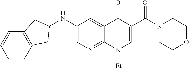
C1=CC=CC2=C1CC(NC1=CN=C3C(=C1)C(=O)C(C(N1CCOCC1)=O)=CN3[Et])C2
